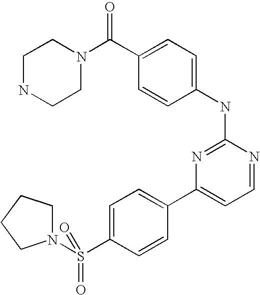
C1NCCN(C(C2=CC=C(NC3=NC(C4=CC=C(S(N5CCCC5)(=O)=O)C=C4)=CC=N3)C=C2)=O)C1
